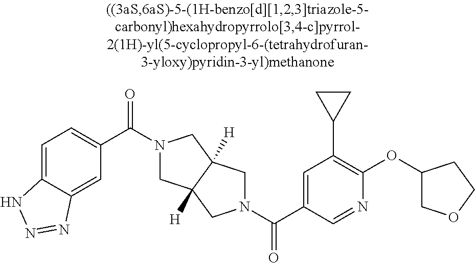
C1C2([H])C([H])(CN1C(C1=CC=C3C(=C1)N=NN3)=O)CN(C(C1=CC(C3CC3)=C(OC3COCC3)N=C1)=O)C2
